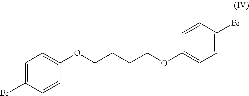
C1(OCCCCOC2=CC=C(Br)C=C2)=CC=C(Br)C=C1
